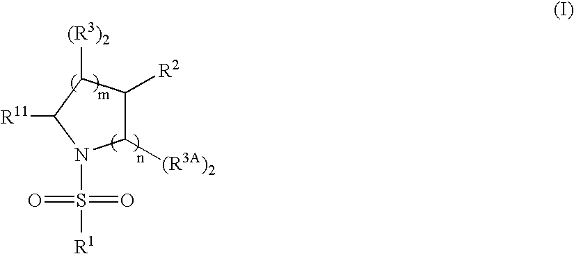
C1([(R3A)2])C([R2])C([(R3)2])C([R11])N1S(=O)(=O)[R1]
